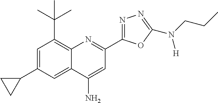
C1=C(C2CC2)C=C2C(=C1C(C)(C)C)N=C(C1=NN=C(N(CCC)[H])O1)C=C2N
